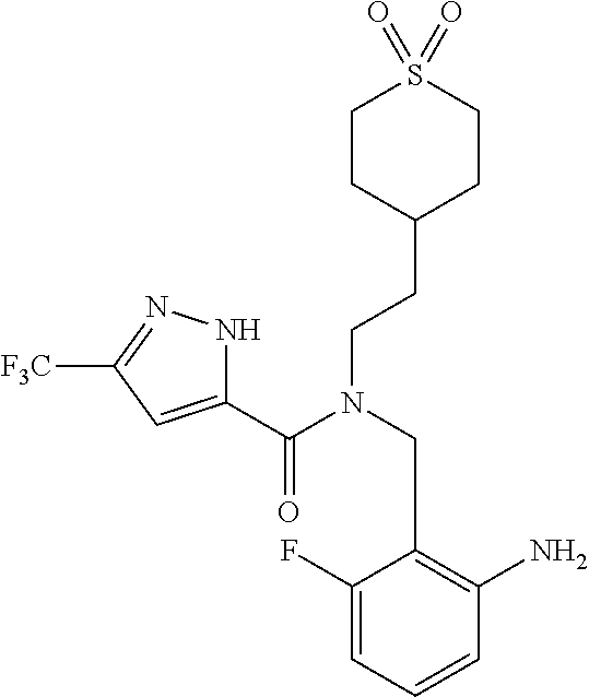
C1(C(N(CC2=C(N)C=CC=C2F)CCC2CCS(=O)(=O)CC2)=O)=CC([F3C])=NN1
